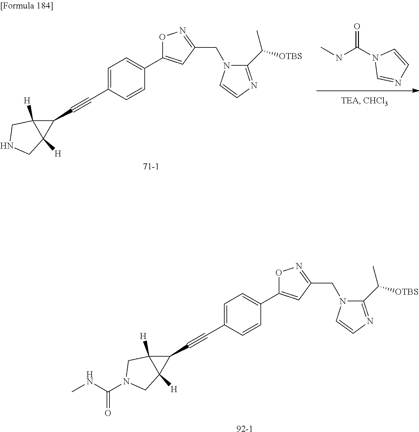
[92-1].C1(C#CC2C3([H])C2([H])CN(C(NC)=O)C3)=CC=C(C2=CC(CN3C(C([OTBS])C)=NC=C3)=NO2)C=C1.CNC(N1C=NC=C1)=O.[71-1].C1(C#CC2C3([H])C2([H])CNC3)=CC=C(C2=CC(CN3C(C([OTBS])C)=NC=C3)=NO2)C=C1
